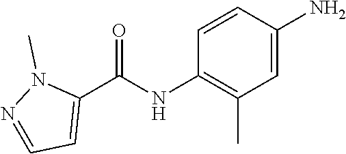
NC1=CC(C)=C(NC(C2=CC=NN2C)=O)C=C1
